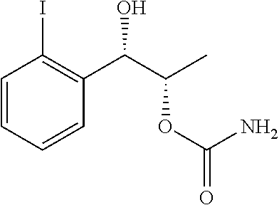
C1=CC=CC(C(C(C)OC(=O)N)O)=C1I
